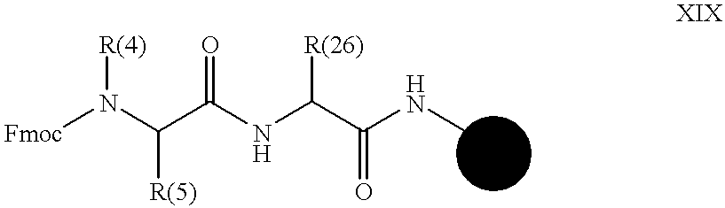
[Fmoc]N(C(C(NC(C(NC)=O)[R(26)])=O)[R(5)])[R(4)]
